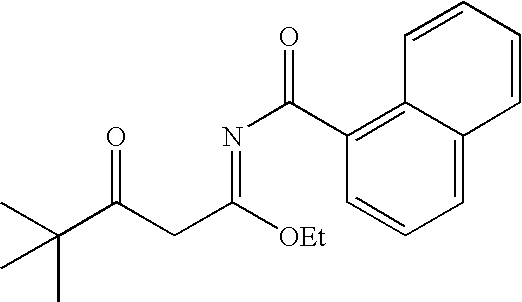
C1(C(N=C([OEt])CC(C(C)(C)C)=O)=O)=C2C(=CC=C1)C=CC=C2
